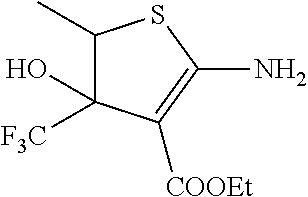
C1(C)C([F3C])(O)C([COOEt])=C(N)S1
